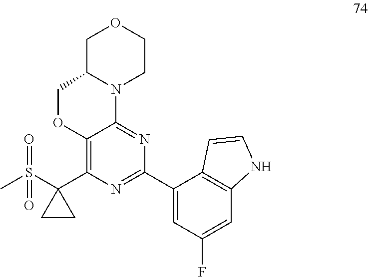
C1C2N(CCO1)C1=NC(C3=CC(F)=CC4=C3C=CN4)=NC(C3(S(C)(=O)=O)CC3)=C1OC2
